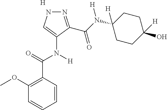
C1(OC)=C(C(=O)N([H])C2=CNN=C2C(N(C2([H])CCC([H])(O)CC2)[H])=O)C=CC=C1.[H]
